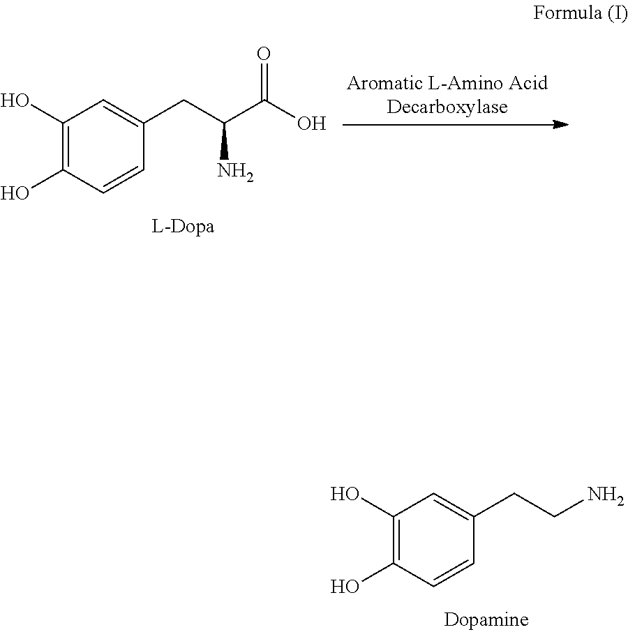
C1(O)=C(O)C=CC(CC(C(O)=O)N)=C1.C1(O)=C(O)C=CC(CCN)=C1
